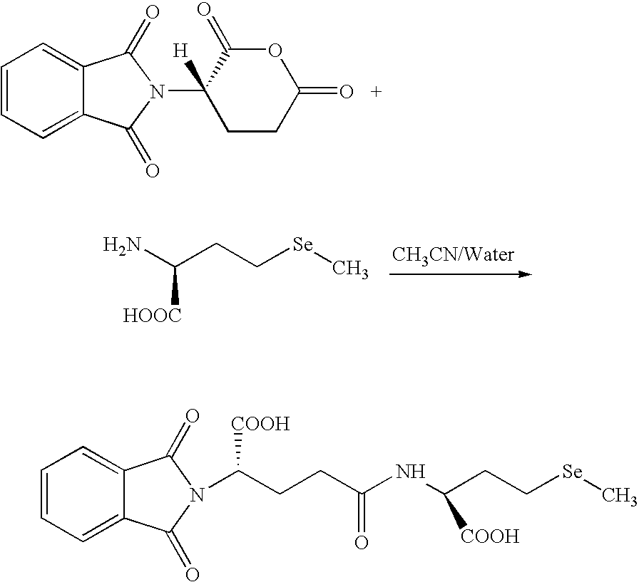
C1=CC=C2C(=C1)C(=O)N(C1([H])CCC(=O)OC1=O)C2=O.C(CC[Se]C)(N)[HOOC].C1=CC=C2C(=C1)C(=O)N(C(CCC(NC(CC[Se]C)[COOH])=O)[COOH])C2=O
